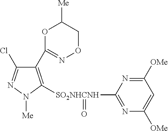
C1(C2=NOCC([Me])O2)=C([SO2NHCNH](C2=NC([OMe])=CC([OMe])=N2)=O)N([Me])N=C1Cl
